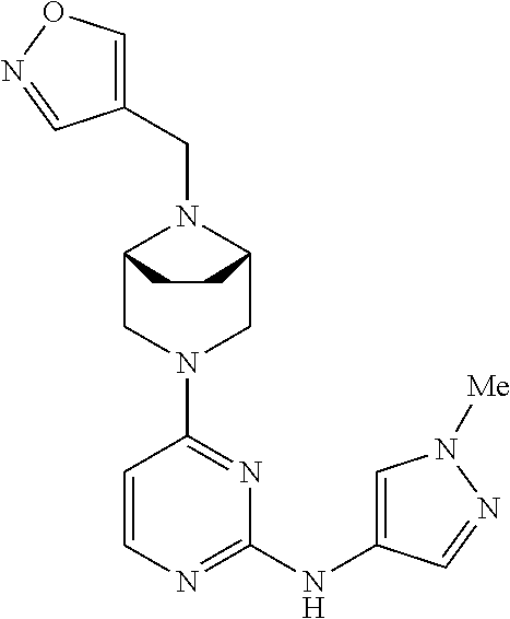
C12CN(C3=NC(NC4=CN([Me])N=C4)=NC=C3)CC(N1CC1=CON=C1)CC2
